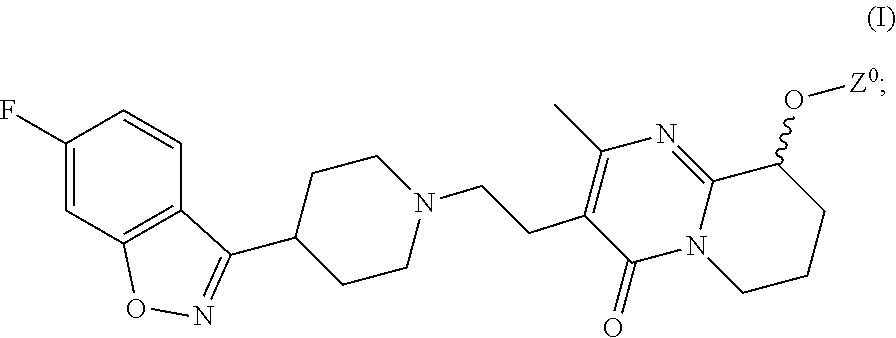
C1(F)=CC2=C(C=C1)C(C1CCN(CCC3=C(C)N=C4N(C3=O)CCCC4O[Z0])CC1)=NO2
